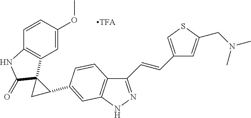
C12=C(C=C(OC)C=C1)C1(C(=O)N2)CC1C1=CC2=C(C(C=CC3=CSC(CN(C)C)=C3)=NN2)C=C1
